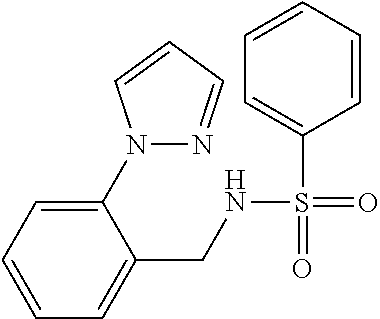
C1=CC=C(N2N=CC=C2)C(CNS(=O)(C2=CC=CC=C2)=O)=C1
